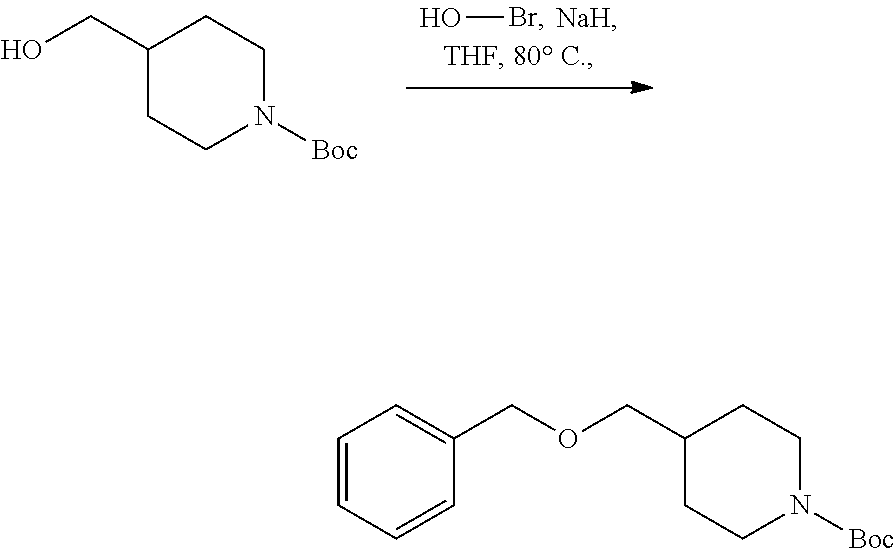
OBr.OCC1CCN([Boc])CC1.C1=CC=CC(COCC2CCN([Boc])CC2)=C1
